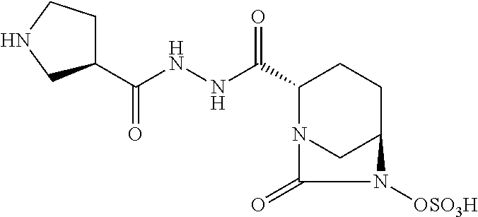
C(NNC(C1N2CC(CC1)N([OSO3H])C2=O)=O)(=O)C1CCNC1
